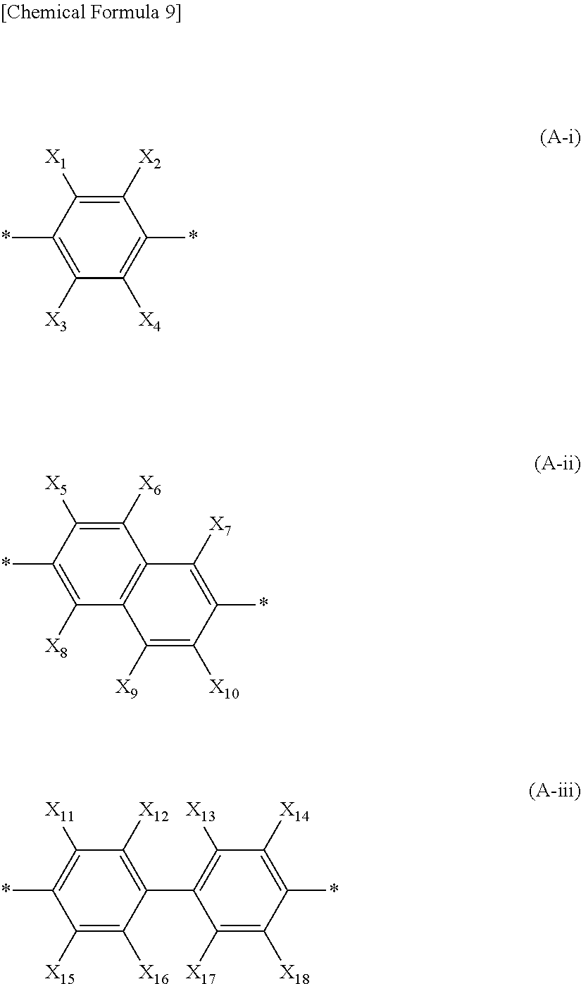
C1([X2])=C([X1])C(*)=C([X3])C([X4])=C1*.C1([X6])=C([X5])C(*)=C([X8])C2=C1C([X7])=C(*)C([X10])=C2[X9].C1([X12])=C(C2=C([X13])C([X14])=C(*)C([X18])=C2[X17])C([X16])=C([X15])C(*)=C1[X11]
